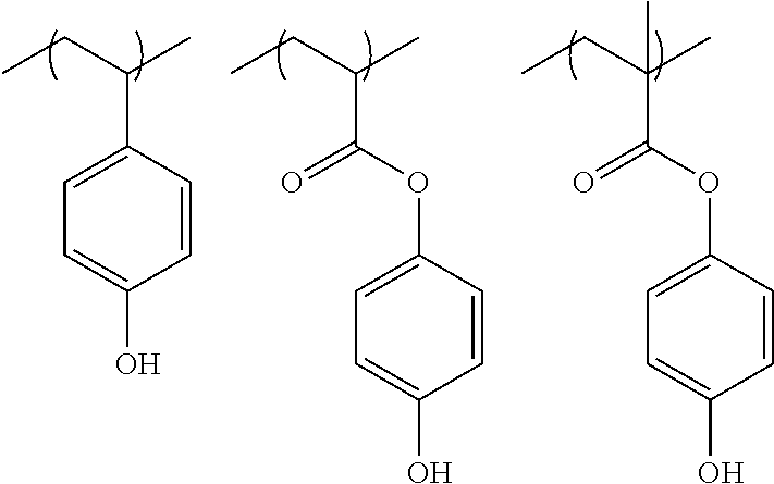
CCC(C)C1=CC=C(O)C=C1.CCC(C)C(OC1=CC=C(O)C=C1)=O.CCC(C)(C(OC1=CC=C(O)C=C1)=O)C
